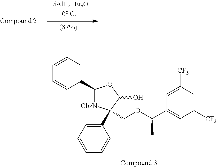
C1=CC=CC(C2[CbzN]C(COC(C3=CC([CF3])=CC([CF3])=C3)C)(C3=CC=CC=C3)C(O)O2)=C1
